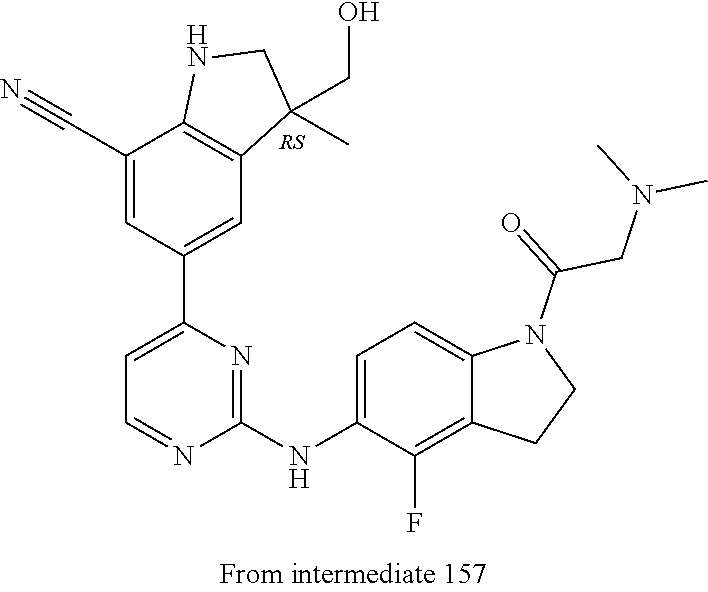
C1(NC2=CC=C3C(=C2F)CCN3C(=O)CN(C)C)=NC(C2=CC3=C(C(C#N)=C2)NCC3(CO)C)=CC=N1
